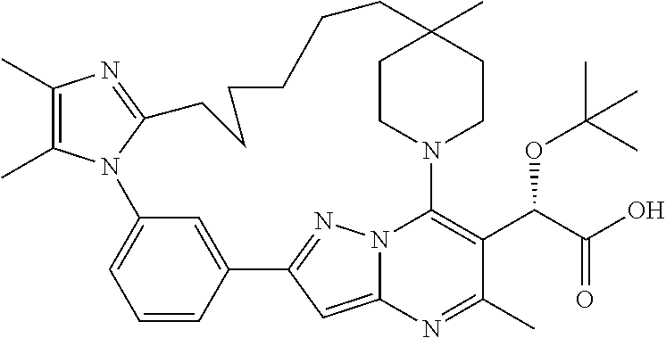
C1(C)=C(C)N2C(=N1)CCCCCCC1(C)CCN(C3=C(C(C(O)=O)OC(C)(C)C)C(C)=NC4=CC(=NN43)C3=CC2=CC=C3)CC1
